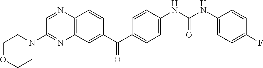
C12=C(C=C(C(C3=CC=C(NC(NC4=CC=C(F)C=C4)=O)C=C3)=O)C=C1)N=C(N1CCOCC1)C=N2
